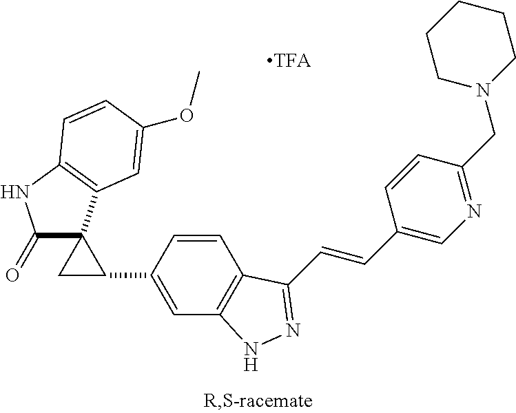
O(C)C1=CC2=C(NC(=O)C23CC3C2=CC3=C(C=C2)C(C=CC2=CN=C(CN4CCCCC4)C=C2)=NN3)C=C1
